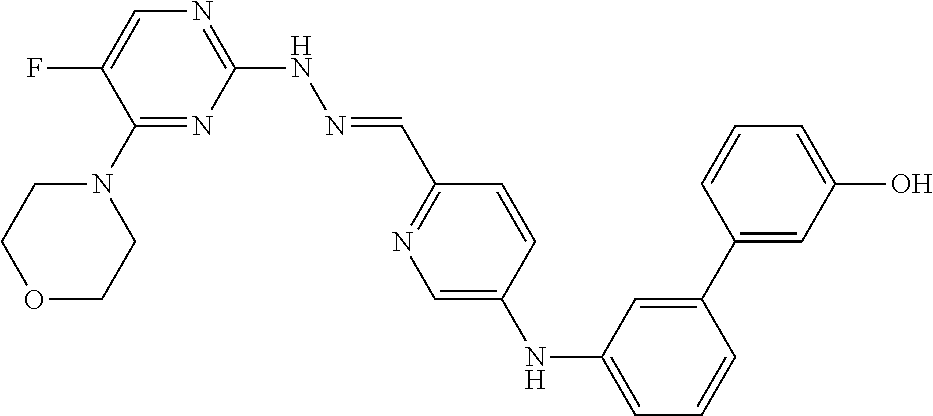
C1(N2CCOCC2)=NC(NN=CC2=NC=C(NC3=CC=CC(C4=CC(O)=CC=C4)=C3)C=C2)=NC=C1F
